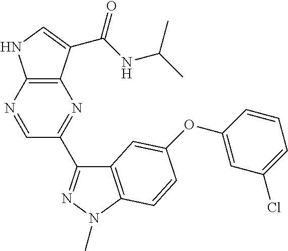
C12=C(C(C(NC(C)C)=O)=CN1)N=C(C1=NN(C)C3=C1C=C(OC1=CC(Cl)=CC=C1)C=C3)C=N2
